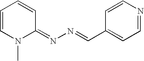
C1=CN(C)C(=NN=CC2=CC=NC=C2)C=C1
